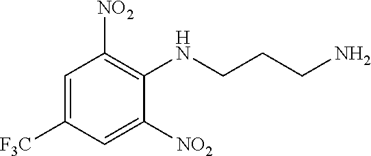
C1=C([F3C])C=C([NO2])C(NCCCN)=C1[NO2]
